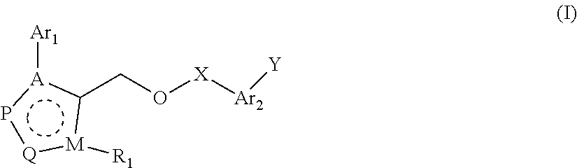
c1(CO[X][Ar2][Y])[A]([Ar1])p[Q]:[M]1[R1]
